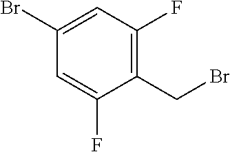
C1=C(F)C(CBr)=C(F)C=C1Br
